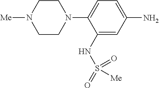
C1(NS(=O)(=O)[Me])=CC(N)=CC=C1N1CCN([Me])CC1
